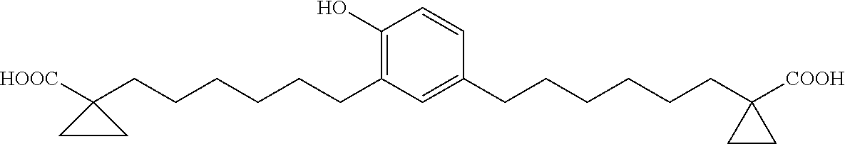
C1(O)=C(CCCCCCC2([HOOC])CC2)C=C(CCCCCCC2([COOH])CC2)C=C1
